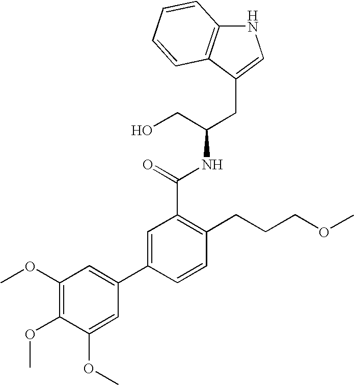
C12=C(C(CC(CO)NC(=O)C3=C(CCCOC)C=CC(C4=CC(OC)=C(OC)C(OC)=C4)=C3)=CN1)C=CC=C2
